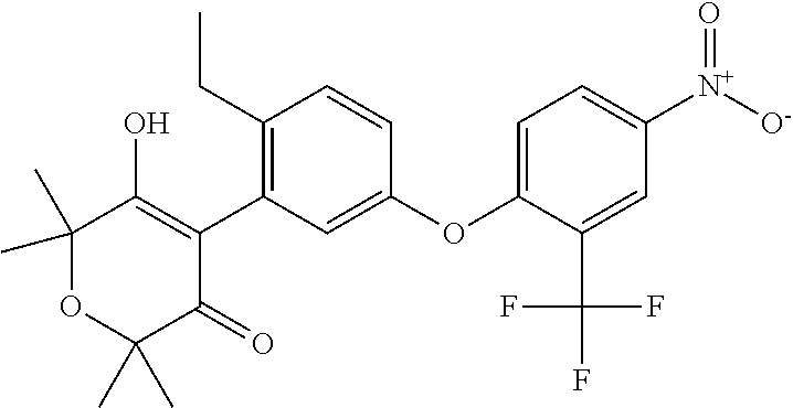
C1(C)(C)OC(C)(C)C(=O)C(C2=C(CC)C=CC(OC3=CC=C([N+]([O-])=O)C=C3C(F)(F)F)=C2)=C1O
